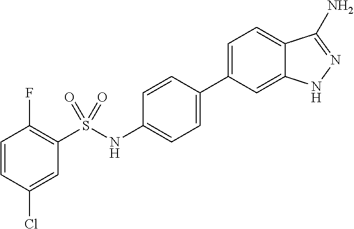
C1=CC(Cl)=CC(S(NC2=CC=C(C3=CC=C4C(=C3)NN=C4N)C=C2)(=O)=O)=C1F
